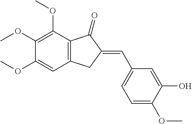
C12=C(C(OC)=C(OC)C(OC)=C1)C(=O)C(=CC1=CC=C(OC)C(O)=C1)C2
